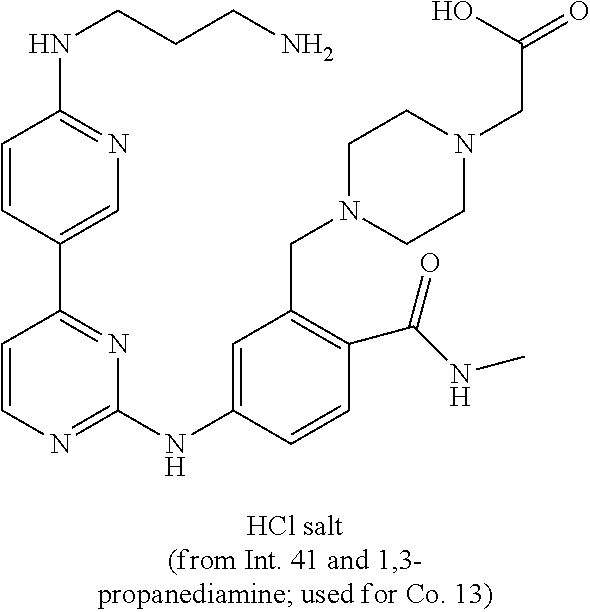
C1=CN=C(NC2=CC(CN3CCN(CC(=O)O)CC3)=C(C(NC)=O)C=C2)N=C1C1=CN=C(NCCCN)C=C1
